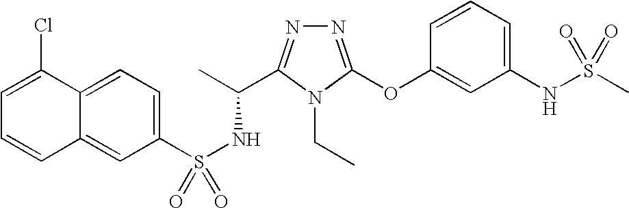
N1=C(OC2=CC(NS(C)(=O)=O)=CC=C2)N(CC)C(C(C)NS(=O)(C2=CC=C3C(=C2)C=CC=C3Cl)=O)=N1
